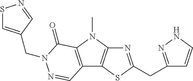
N1=C(CC2=NNC=C2)SC2=C1N(C)C1=C2C=NN(CC2=CSN=C2)C1=O
